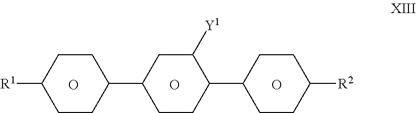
O.O.C1CC(C2CCC(C3CCC([R2])CC3)C([Y1])C2)CCC1[R1].O
